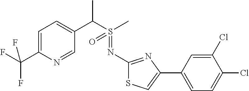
C1=C(C(F)(F)F)N=CC(C(S(C)(=O)=NC2=NC(C3=CC=C(Cl)C(Cl)=C3)=CS2)C)=C1
